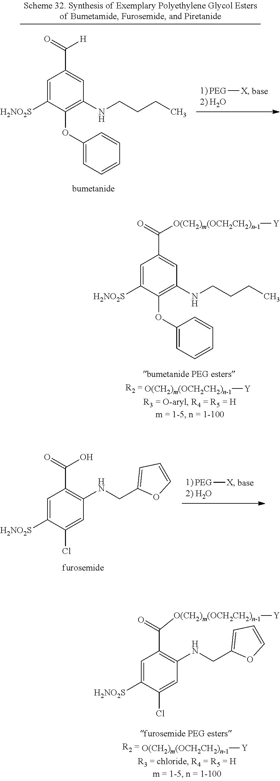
C1=C([H2NO2S])C(OC2=CC=CC=C2)=C(NCCCC)C=C1C(=O)[O(CH2)m(OCH2CH2)n-1][Y].[O(CH2)m(OCH2CH2)n-1][Y].[PEG][X].C1=C([H2NO2S])C(Cl)=CC(NCC2=CC=CO2)=C1C(=O)O.[O(CH2)m(OCH2CH2)n-1][Y].C1=C([H2NO2S])C(Cl)=CC(NCC2=CC=CO2)=C1C(=O)[O(CH2)m(OCH2CH2)n-1][Y].C1=C([H2NO2S])C(OC2=CC=CC=C2)=C(NCCCC)C=C1C(=O)[H].[PEG][X]
